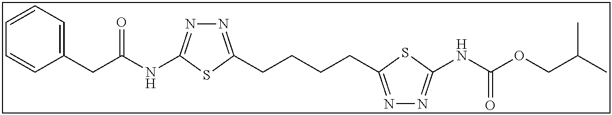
C1=CC=C(CC(NC2=NN=C(CCCCC3=NN=C(NC(OCC(C)C)=O)S3)S2)=O)C=C1
